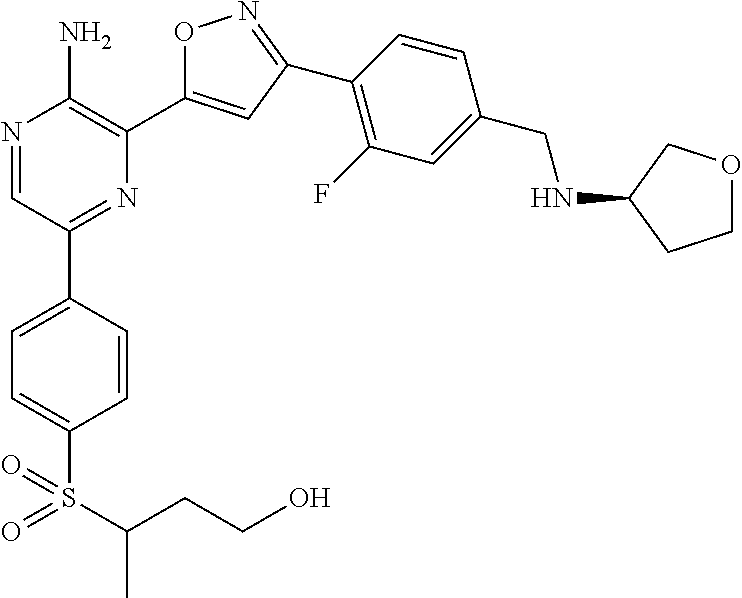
N1=CC(C2=CC=C(S(C(CCO)C)(=O)=O)C=C2)=NC(C2=CC(C3=C(F)C=C(CNC4CCOC4)C=C3)=NO2)=C1N
